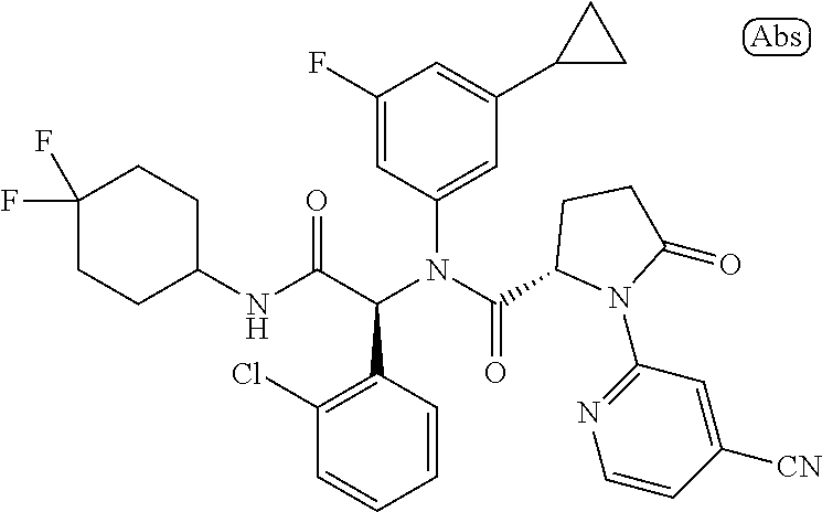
C1(NC(C(C2=C(Cl)C=CC=C2)N(C(=O)C2N(C3=NC=CC([CN])=C3)C(=O)CC2)C2=CC(C3CC3)=CC(F)=C2)=O)CCC(F)(F)CC1
